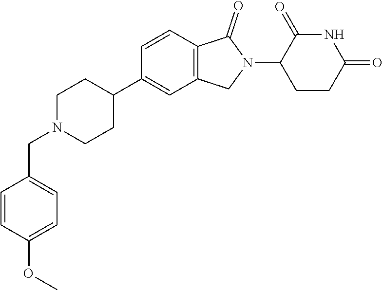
C1N(CC2=CC=C(OC)C=C2)CCC(C2=CC3=C(C=C2)C(=O)N(C2CCC(=O)NC2=O)C3)C1
